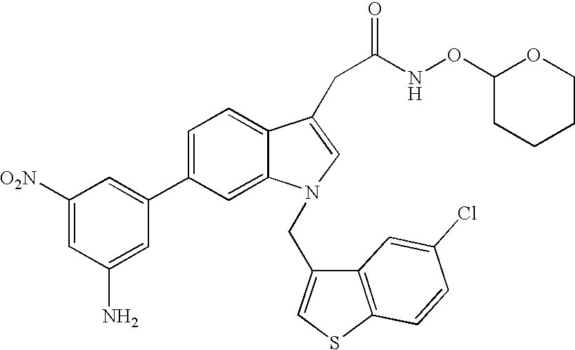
C1(C2=CC([O2N])=CC(N)=C2)=CC=C2C(=C1)N(CC1=CSC3=C1C=C(Cl)C=C3)C=C2CC(NOC1CCCCO1)=O
